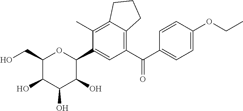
C1(C)=C2C(=C(C(C3=CC=C(OCC)C=C3)=O)C=C1C1OC(CO)C(O)C(O)C1O)CCC2
